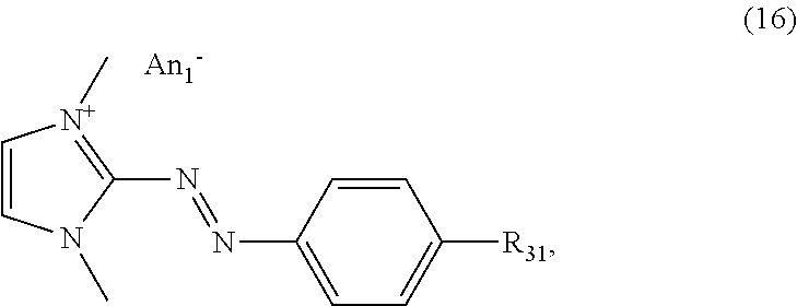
C1=CN(C)C(N=NC2=CC=C([R31])C=C2)=[N+]1C
